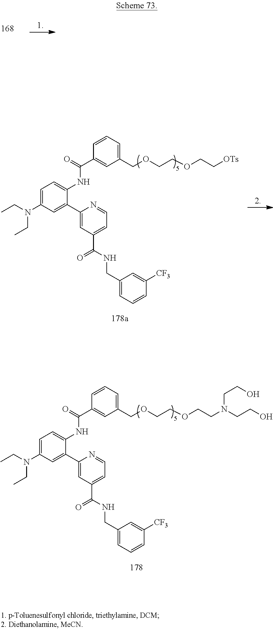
C1=C(N(CC)CC)C=C(C2=CC(C(NCC3=CC=CC([CF3])=C3)=O)=CC=N2)C(NC(C2=CC(COCCOCC[OTs])=CC=C2)=O)=C1.C1=C(N(CC)CC)C=C(C2=CC(C(NCC3=CC=CC([CF3])=C3)=O)=CC=N2)C(NC(C2=CC(COCCOCCN(CCO)CCO)=CC=C2)=O)=C1
